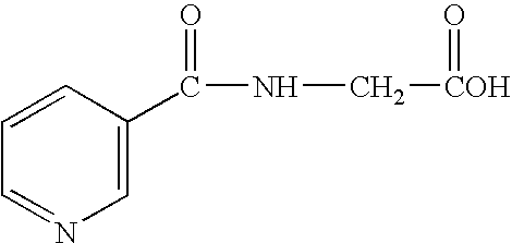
C1=C(C(NC[COH]=O)=O)C=CC=N1
